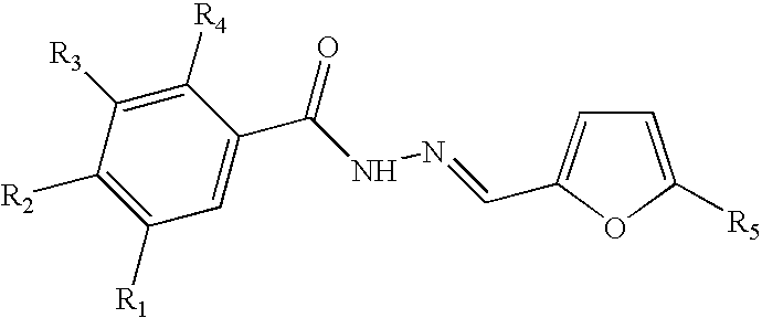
C1([R3])=C([R4])C(C(NN=CC2=CC=C([R5])O2)=O)=CC([R1])=C1[R2]
